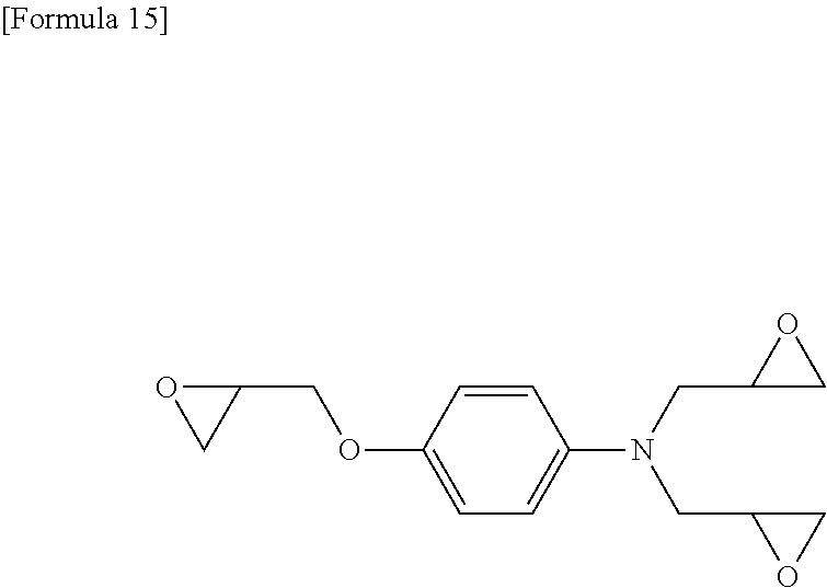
C1=CC(OCC2OC2)=CC=C1N(CC1CO1)CC1OC1
